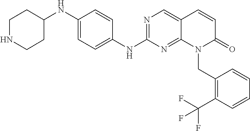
N1=C(NC2=CC=C(NC3CCNCC3)C=C2)N=C2C(=C1)C=CC(=O)N2CC1=C(C(F)(F)F)C=CC=C1
